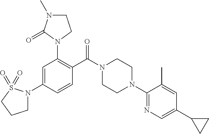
N1(C2=C(C(N3CCN(C4=NC=C(C5CC5)C=C4C)CC3)=O)C=CC(N3CCCS3(=O)=O)=C2)CCN(C)C1=O
